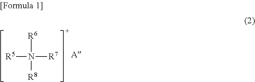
[R5]N([R7])([R6])[R8]
